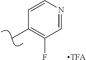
C1=CN=CC(F)=C1C.[TFA]
